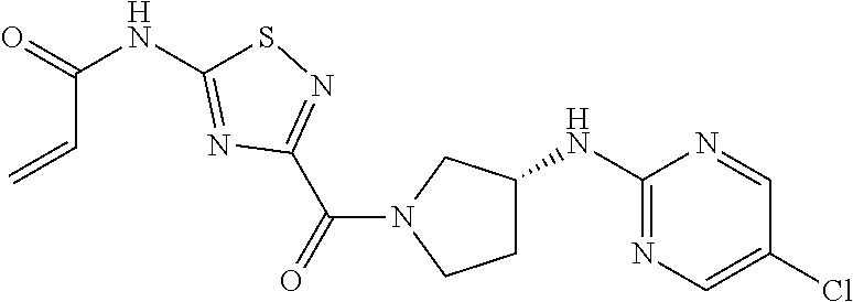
C1C(NC2=NC=C(Cl)C=N2)CN(C(=O)C2=NSC(NC(=O)C=C)=N2)C1
